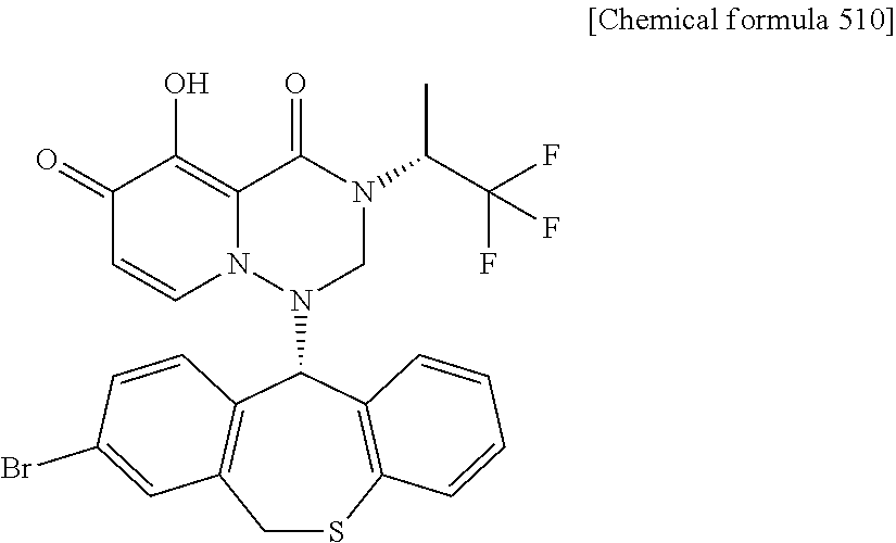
C1(=O)C=CN2C(=C1O)C(=O)N(C(C(F)(F)F)C)CN2C1C2=C(CSC3=C1C=CC=C3)C=C(Br)C=C2
